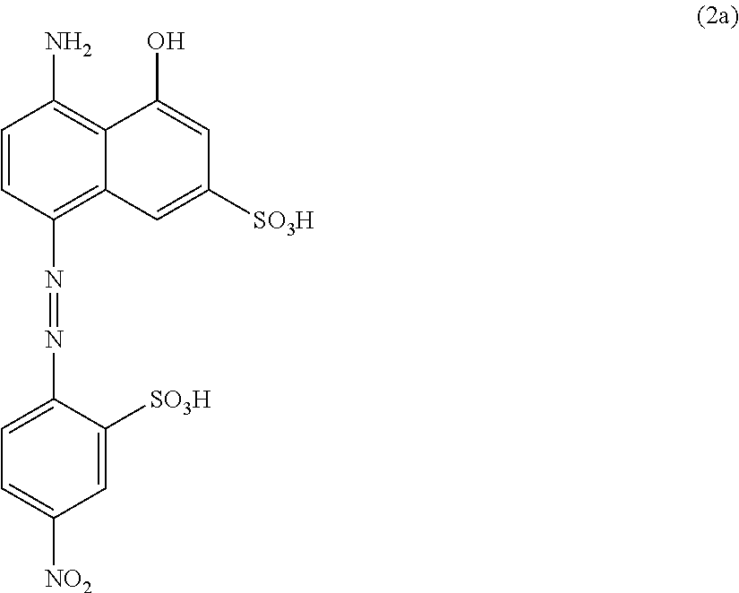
C1=CC(N=NC2=CC=C([NO2])C=C2[SO3H])=C2C(=C1N)C(O)=CC([SO3H])=C2
